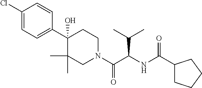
C1(Cl)=CC=C(C2(O)CCN(C(C(NC(C3CCCC3)=O)C(C)C)=O)CC2(C)C)C=C1
